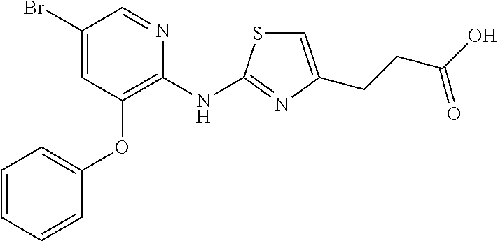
C1(Br)=CC(OC2=CC=CC=C2)=C(NC2=NC(CCC(O)=O)=CS2)N=C1
